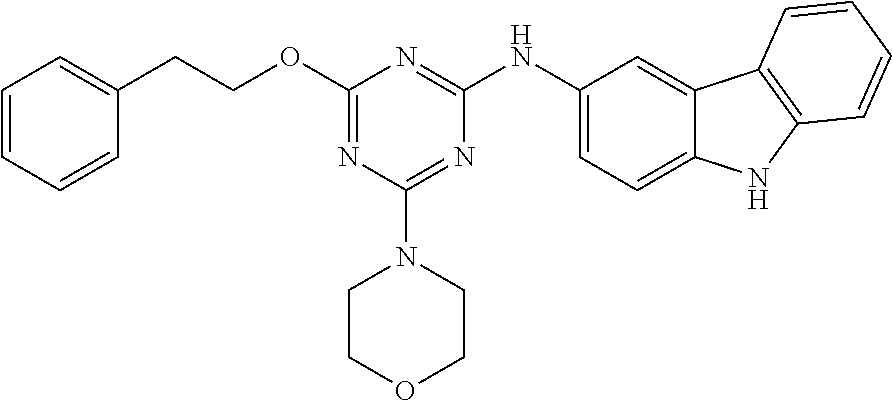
O(C1=NC(N2CCOCC2)=NC(NC2=CC=C3C(=C2)C2=C(N3)C=CC=C2)=N1)CCC1=CC=CC=C1
